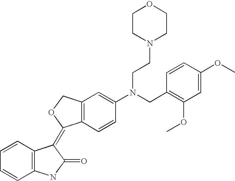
C12=C(COC1=C1C3=C(NC1=O)C=CC=C3)C=C(N(CC1=C(OC)C=C(OC)C=C1)CCN1CCOCC1)C=C2
